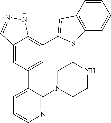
C12=CC(C3=CC=CN=C3N3CCNCC3)=CC(C3=CC4=C(C=CC=C4)S3)=C1NN=C2
